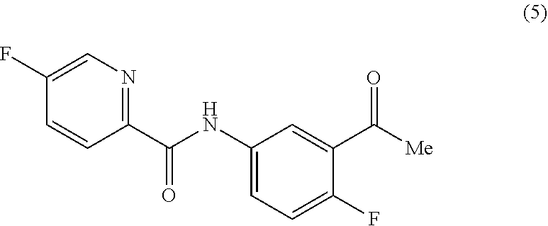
C1(F)=CN=C(C(=O)NC2=CC=C(F)C(C(=O)[Me])=C2)C=C1
